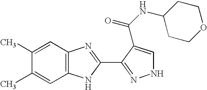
C1(C)=CC2=C(C=C1C)N=C(C1=NNC=C1C(NC1CCOCC1)=O)N2
